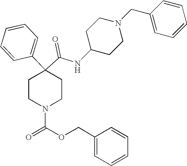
N(C(C1(C2=CC=CC=C2)CCN(C(=O)OCC2=CC=CC=C2)CC1)=O)C1CCN(CC2=CC=CC=C2)CC1
